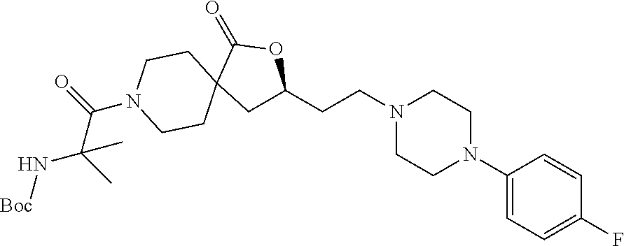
N1(CCC2CC3(C(=O)O2)CCN(C(C(C)(C)N[Boc])=O)CC3)CCN(C2=CC=C(F)C=C2)CC1
